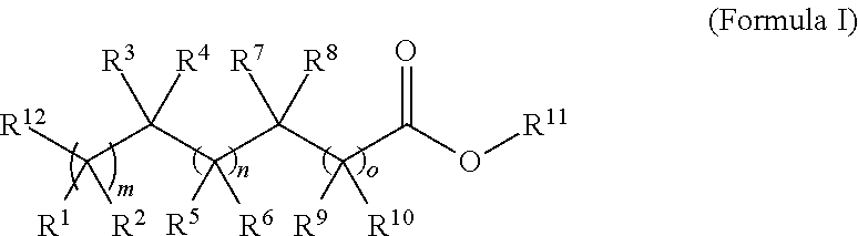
[R12]C([R1])([R2])C([R3])([R4])C([R5])([R6])C([R7])([R8])C([R9])([R10])C(=O)O[R11]
